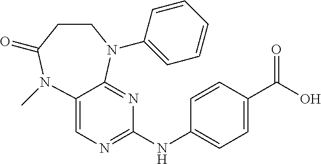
C12=CN=C(NC3=CC=C(C(O)=O)C=C3)N=C1N(C1=CC=CC=C1)CCC(=O)N2C
